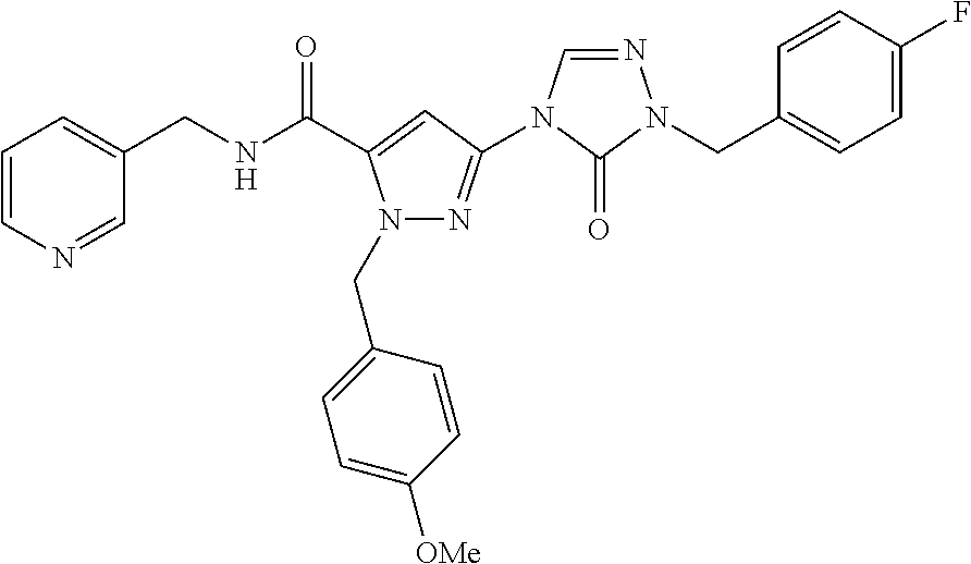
C(NC(=O)C1=CC(N2C=NN(CC3=CC=C(F)C=C3)C2=O)=NN1CC1=CC=C([OMe])C=C1)C1=CC=CN=C1
